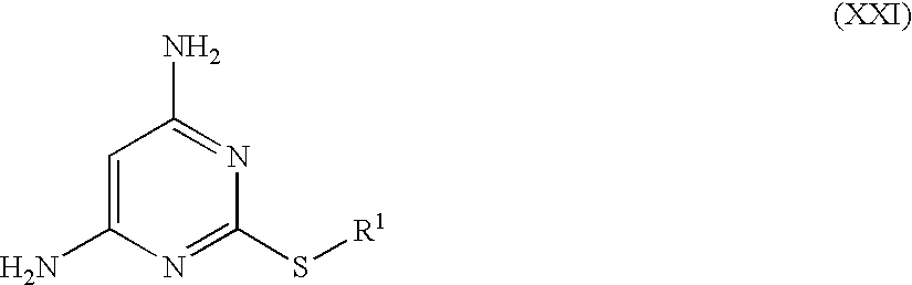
C1=C(N)N=C(S[R1])N=C1N
